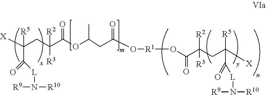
C(C([R2])([R3])C(OC(CC(O[R1]OC(C(CC([X])([R5])C(=O)[L]N([R9])[R10])([R3])[R2])=O)=O)C)=O)C([X])(C(=O)[L]N([R9])[R10])[R5]
